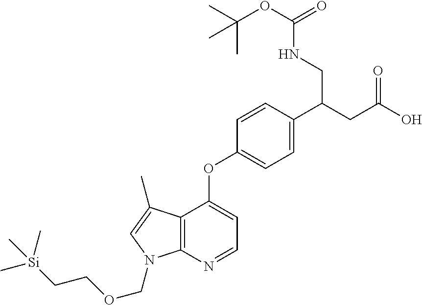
C12=C(N=CC=C1OC1=CC=C(C(CC(=O)O)CNC(=O)OC(C)(C)C)C=C1)N(COCC[Si](C)(C)C)C=C2C
